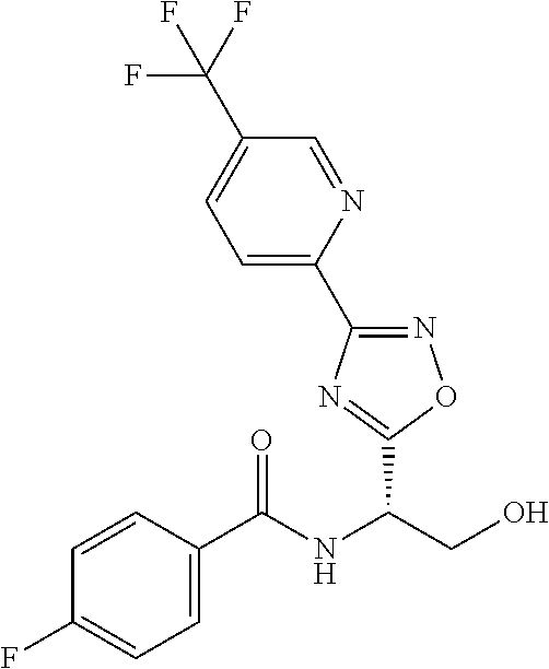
C(NC(CO)C1=NC(C2=CC=C(C(F)(F)F)C=N2)=NO1)(=O)C1=CC=C(F)C=C1
